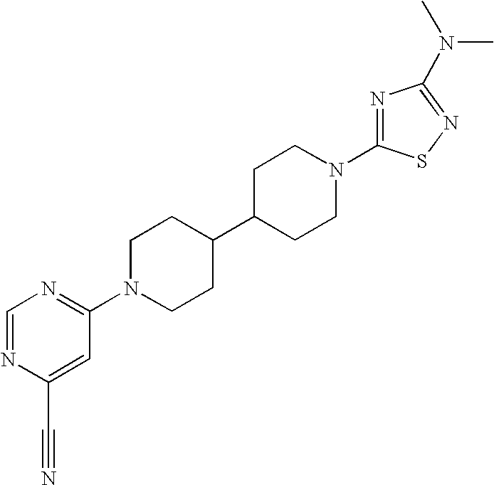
C1C(C2CCN(C3=NC=NC(C#N)=C3)CC2)CCN(C2=NC(N(C)C)=NS2)C1
